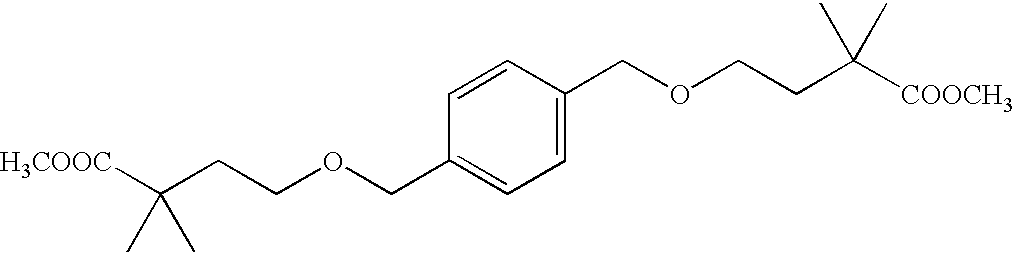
[H3COOC]C(CCOCC1=CC=C(COCCC([COOCH3])(C)C)C=C1)(C)C
